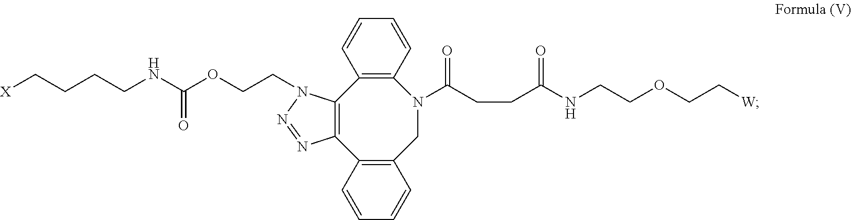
C12=C(N(C(CCC(NCCOCC[W])=O)=O)CC3=C(C4=C1N(CCOC(NCCCC[X])=O)N=N4)C=CC=C3)C=CC=C2
